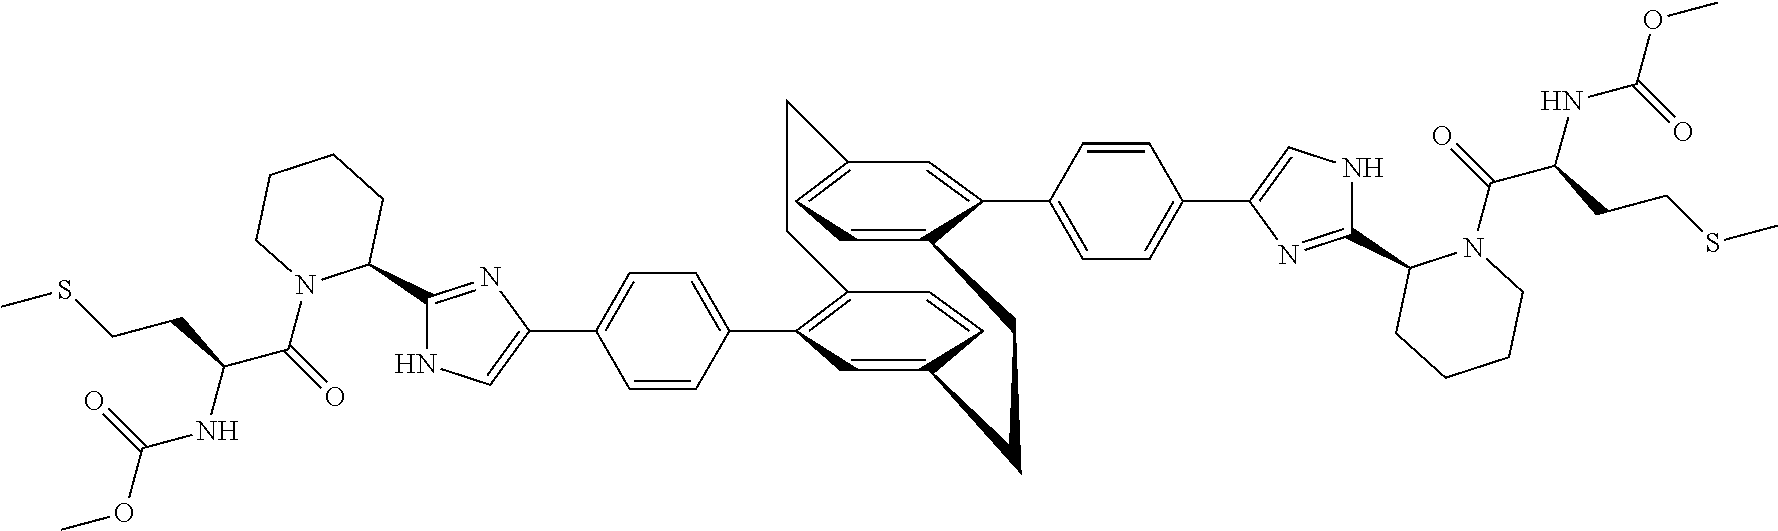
C1(C2N(C(=O)C(NC(OC)=O)CCSC)CCCC2)=NC(C2=CC=C(C3=C4C=CC(=C3)CCC3=CC=C(C=C3C3=CC=C(C5=CNC(C6N(C(C(NC(OC)=O)CCSC)=O)CCCC6)=N5)C=C3)CC4)C=C2)=CN1
